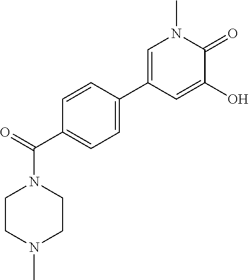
C(C1=CC=C(C2=CN(C)C(=O)C(O)=C2)C=C1)(=O)N1CCN(C)CC1
